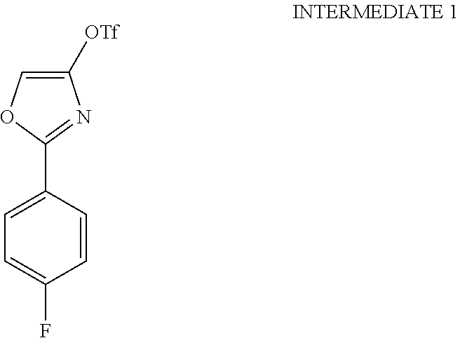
C1=CC(C2=NC([OTf])=CO2)=CC=C1F
